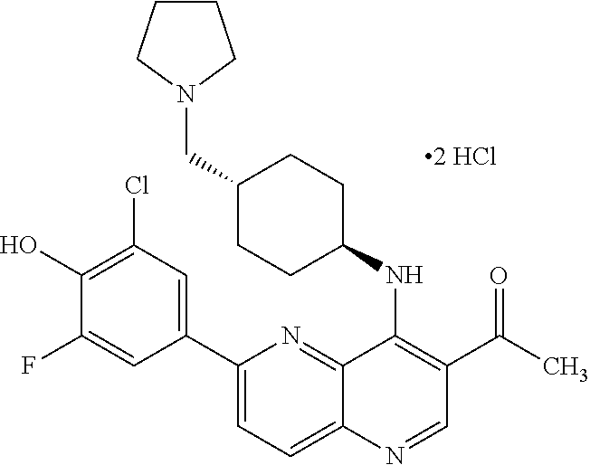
C1(C2=CC(Cl)=C(O)C(F)=C2)=CC=C2C(=N1)C(NC1CCC(CN3CCCC3)CC1)=C(C(=O)C)C=N2
